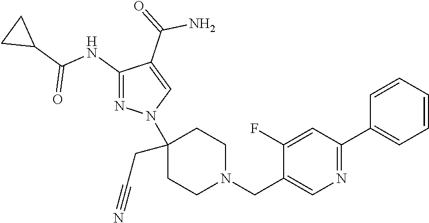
C1(NC(C2CC2)=O)=NN(C2(CC#N)CCN(CC3=CN=C(C4=CC=CC=C4)C=C3F)CC2)C=C1C(=O)N
